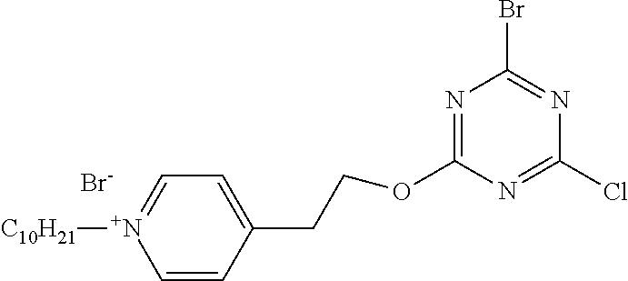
C1=CC(CCOC2=NC(Br)=NC(Cl)=N2)=CC=[N+]1[C10H21].[Br-]
